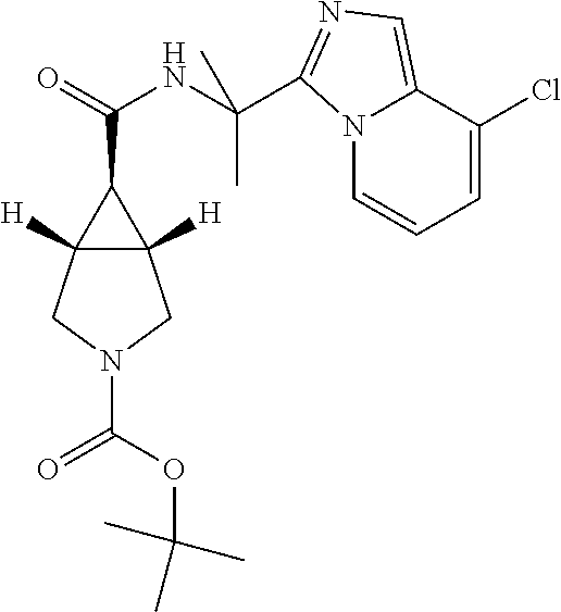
N12C=CC=C(Cl)C1=CN=C2C(NC(=O)C1C2([H])C1([H])CN(C(OC(C)(C)C)=O)C2)(C)C
